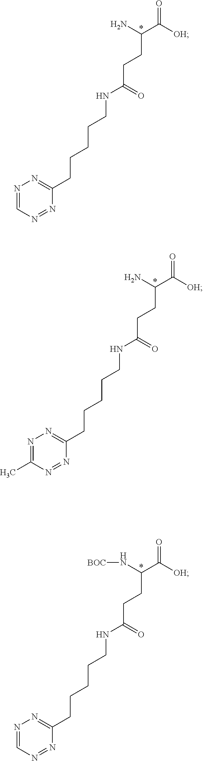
N1=CN=NC(CCCCCNC(CCC(C([OH])=O)N)=O)=N1.N1=C(C)N=NC(CCCCCNC(CCC(C([OH])=O)N)=O)=N1.N1=CN=NC(CCCCCNC(CCC(C([OH])=O)N[BOC])=O)=N1
